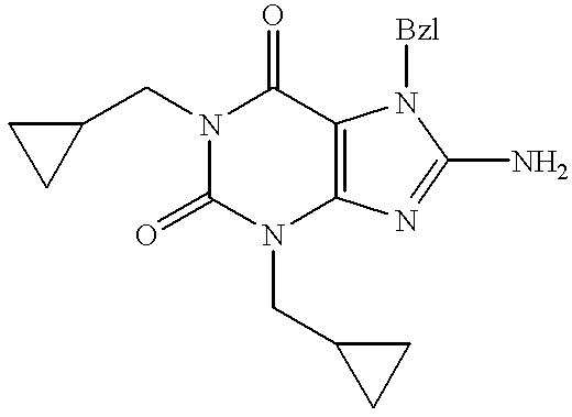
C1(CN2C(=O)N(CC3CC3)C3=C(C2=O)N([Bzl])C(N)=N3)CC1
